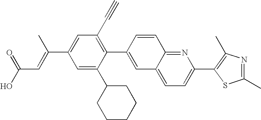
C(C1=CC(C#C)=C(C2=CC3=CC=C(C4=C(C)N=C(C)S4)N=C3C=C2)C(C2CCCCC2)=C1)(=CC(O)=O)C
